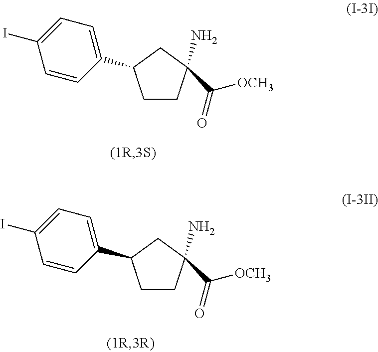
C1CC(C([OCH3])=O)(N)CC1C1=CC=C(I)C=C1.C1CC(C([OCH3])=O)(N)CC1C1=CC=C(I)C=C1
